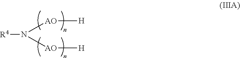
[R4]N([AO][H])[AO][H]
